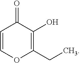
C1=COC(CC)=C(O)C1=O
